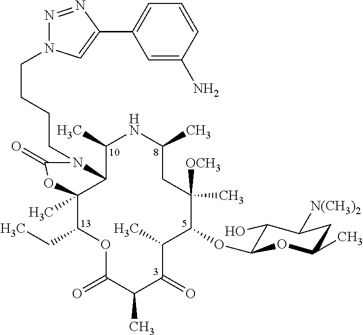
C12C(C)(C(CC)OC(=O)C(C)C(=O)C(C)C(OC3C(O)C([N(CH3)2])CC(C)O3)C(C)([OCH3])CC(C)NC1C)OC(=O)N2CCCCN1N=NC(C2=CC=CC(N)=C2)=C1
